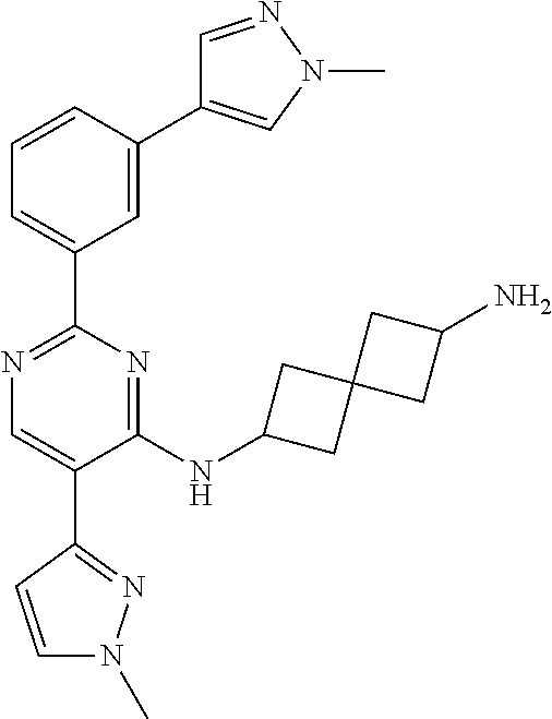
N1=C(C2=CC=CC(C3=CN(C)N=C3)=C2)N=C(NC2CC3(C2)CC(N)C3)C(C2=NN(C)C=C2)=C1
